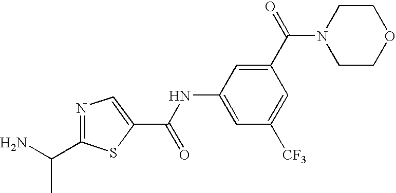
C1(C(=O)N2CCOCC2)=CC(NC(C2=CN=C(C(N)C)S2)=O)=CC([CF3])=C1
